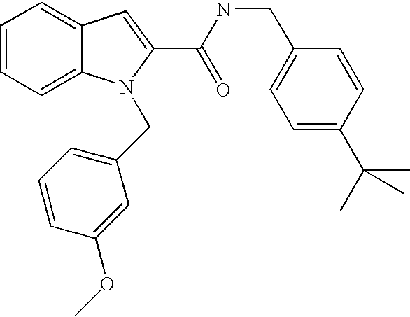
C1=C2C(=CC=C1)N(CC1=CC=CC(OC)=C1)C(C(=O)NCC1=CC=C(C(C)(C)C)C=C1)=C2
